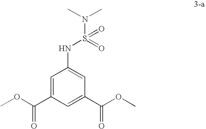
C1=C(C(OC)=O)C=C(C(OC)=O)C=C1NS(N(C)C)(=O)=O
